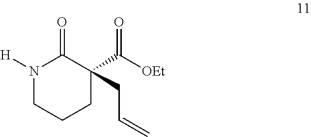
N1([H])CCCC(C([OEt])=O)(CC=C)C1=O
